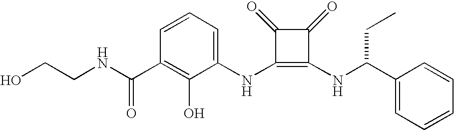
N(C1=C(NC(C2=CC=CC=C2)CC)C(=O)C1=O)C1=CC=CC(C(=O)NCCO)=C1O
